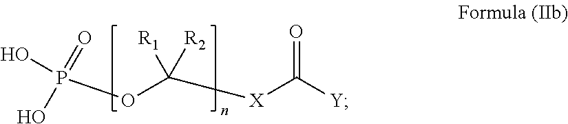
[X](C(OP(O)(=O)O)([R1])[R2])C([Y])=O
